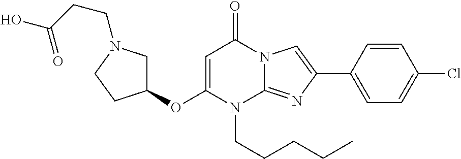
C1C(OC2=CC(=O)N3C(=NC(C4=CC=C(Cl)C=C4)=C3)N2CCCCC)CCN1CCC(O)=O
